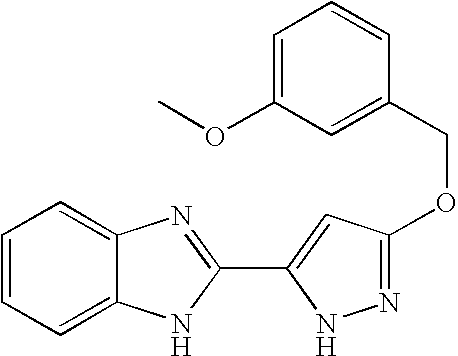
C1=CC=C2C(=C1)N=C(C1=CC(OCC3=CC(OC)=CC=C3)=NN1)N2
